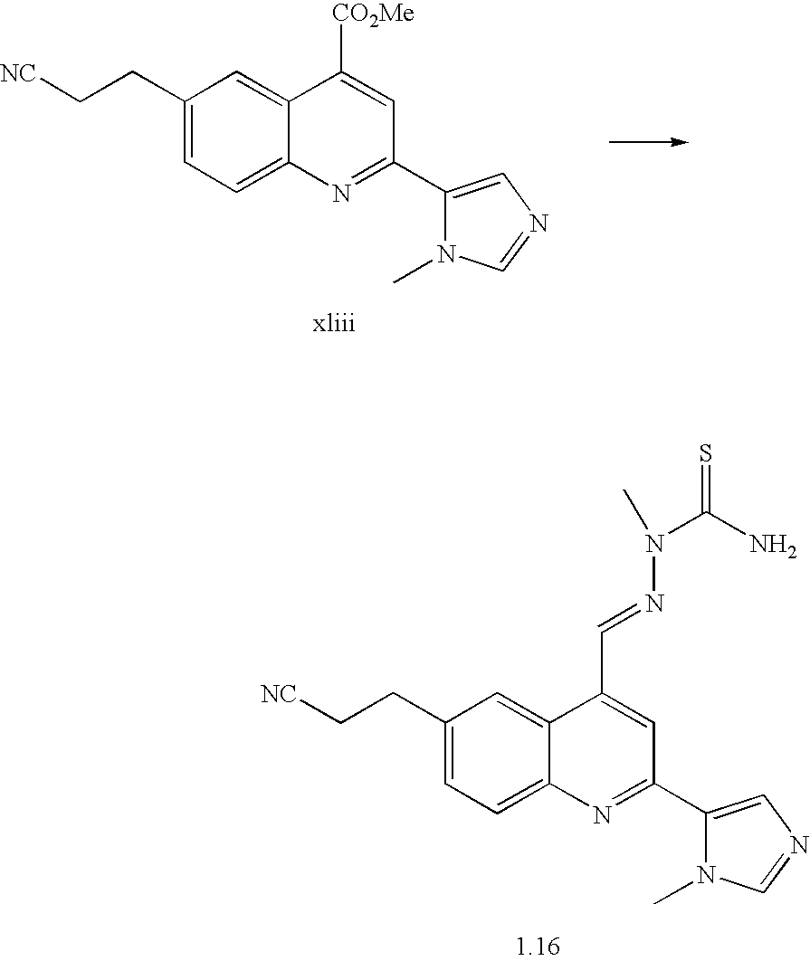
C1(CC[NC])=CC=C2C(=C1)C([CO2Me])=CC(C1=CN=CN1C)=N2.C1(CC[NC])=CC=C2C(=C1)C(C=NN(C)C(N)=S)=CC(C1=CN=CN1C)=N2
